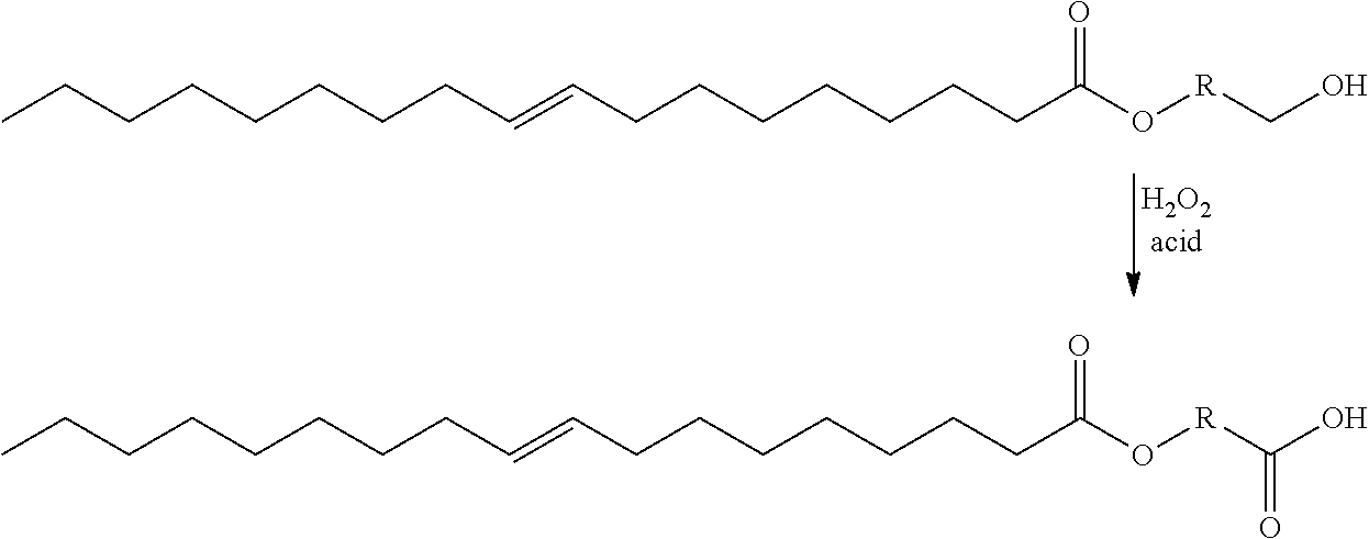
CCCCCCCCC=CCCCCCCCC(O[R]CO)=O.CCCCCCCCC=CCCCCCCCC(O[R]C(O)=O)=O
